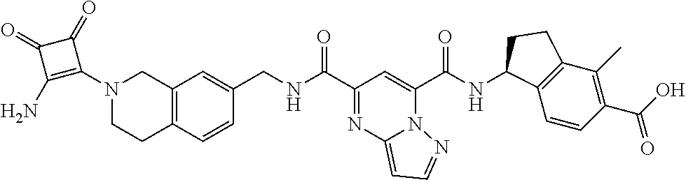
C1(C(=O)NCC2=CC3=C(C=C2)CCN(C2=C(N)C(=O)C2=O)C3)=NC2=CC=NN2C(C(=O)NC2C3=C(C(C)=C(C(O)=O)C=C3)CC2)=C1
